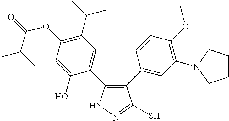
N1N=C(S)C(C2=CC(N3CCCC3)=C(OC)C=C2)=C1C1=CC(C(C)C)=C(OC(=O)C(C)C)C=C1O
